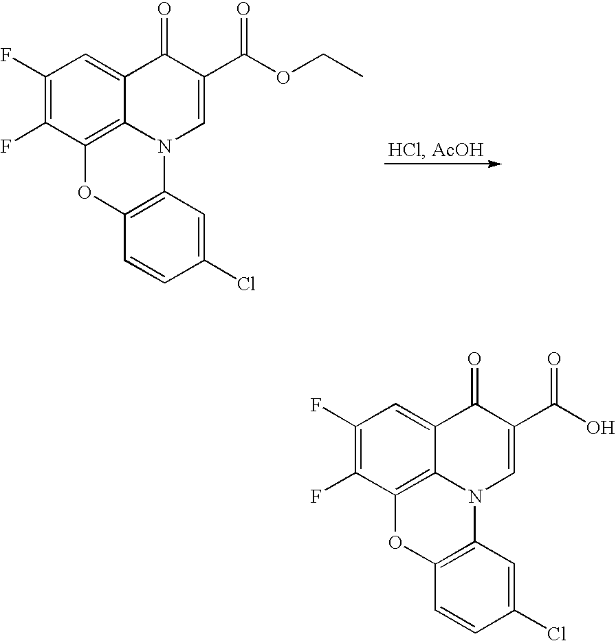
C1(F)=C(F)C2=C3C(=C1)C(=O)C(C(OCC)=O)=CN3C1=C(O2)C=CC(Cl)=C1.C1(F)=C(F)C2=C3C(=C1)C(=O)C(C(O)=O)=CN3C1=C(O2)C=CC(Cl)=C1
